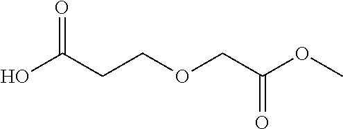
OC(CCOCC(OC)=O)=O
